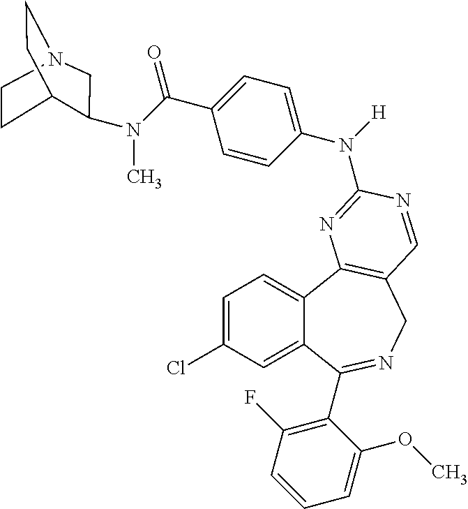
C1=C(Cl)C=C2C(=C1)C1=C(CN=C2C2=C(F)C=CC=C2OC)C=NC(N([H])C2=CC=C(C(=O)N(C)C3C4CCN(C3)CC4)C=C2)=N1
